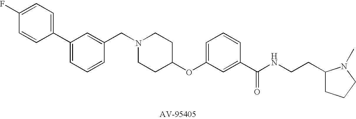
C1(C2=CC=C(F)C=C2)=CC=CC(CN2CCC(OC3=CC=CC(C(NCCC4CCCN4C)=O)=C3)CC2)=C1
